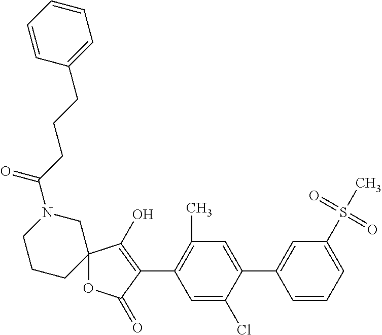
C12(OC(=O)C(C3=C(C)C=C(C4=CC(S(C)(=O)=O)=CC=C4)C(Cl)=C3)=C1O)CN(C(CCCC1=CC=CC=C1)=O)CCC2
